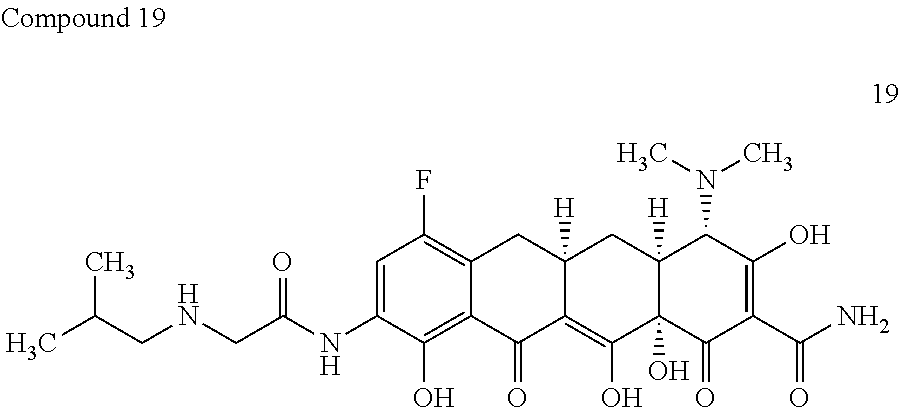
C1=C(NC(CNCC(C)C)=O)C(O)=C2C(=C1F)CC1([H])C(=C(O)C3(O)C([H])(C1)C(N(C)C)C(O)=C(C(N)=O)C3=O)C2=O
